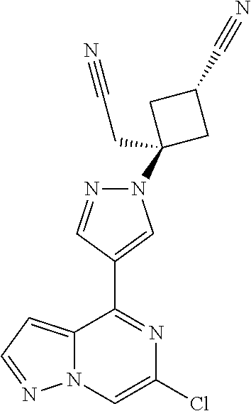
C12=CC=NN1C=C(Cl)N=C2C1=CN(C2(CC#N)CC(C#N)C2)N=C1
